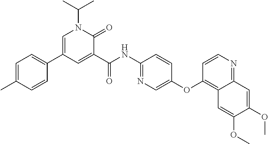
C1=C(C2=CC=C(C)C=C2)C=C(C(NC2=NC=C(OC3=C4C(=NC=C3)C=C(OC)C(OC)=C4)C=C2)=O)C(=O)N1C(C)C
